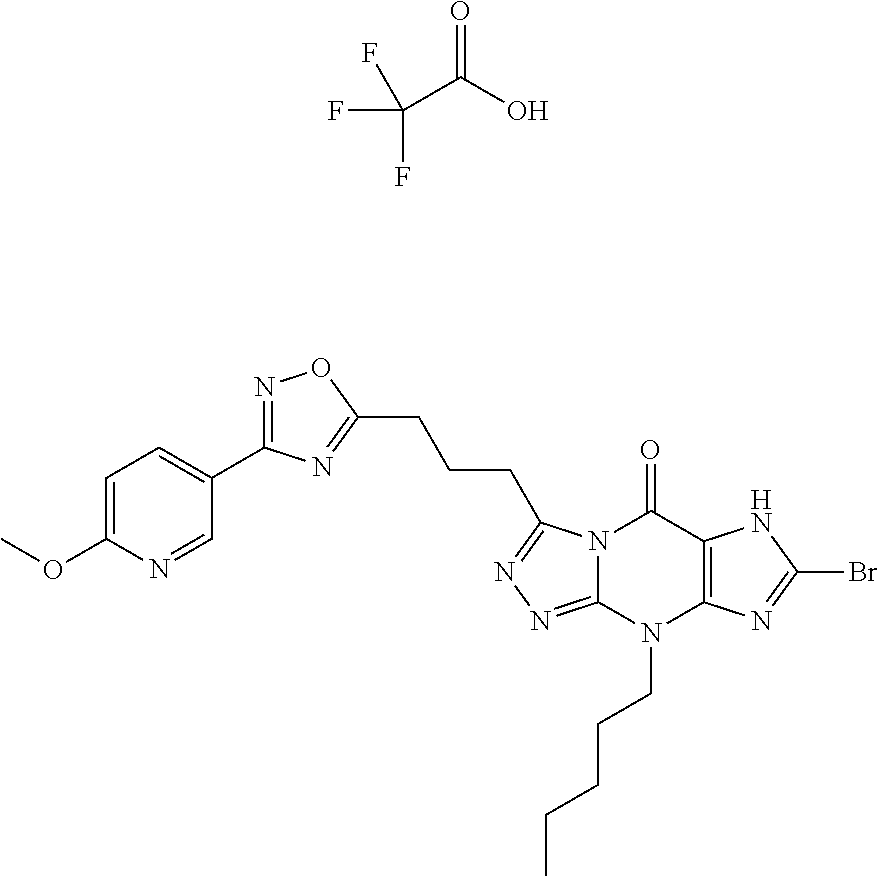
C(C(O)=O)(F)(F)F.N1=C(C2=CC=C(OC)N=C2)N=C(CCCC2=NN=C3N2C(=O)C2=C(N3CCCCC)N=C(Br)N2)O1
